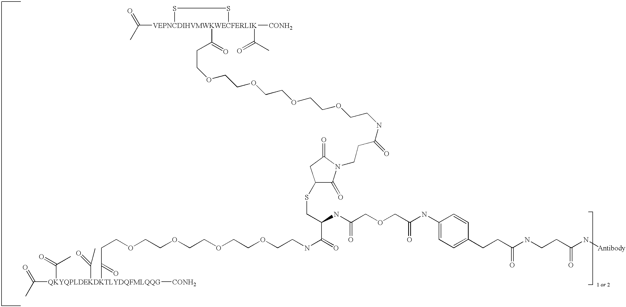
CC(=O)[QKYQPLDEKDKTLYDQFMLQQG]([CONH2])(C(CCOCCOCCOCCOCCNC(=O)C(CSC1C(=O)N(CCC(=O)NCCOCCOCCOCCOCCC(=O)[VEPNCDIHVMWKWECFERLIK]2(C(=O)C)([CONH2])(C(=O)C)SS2)C(=O)C1)NC(=O)COCC(NC1=CC=C(CCC(NCCC(N[Antibody])=O)=O)C=C1)=O)=O)(C(=O)C)C(=O)C
